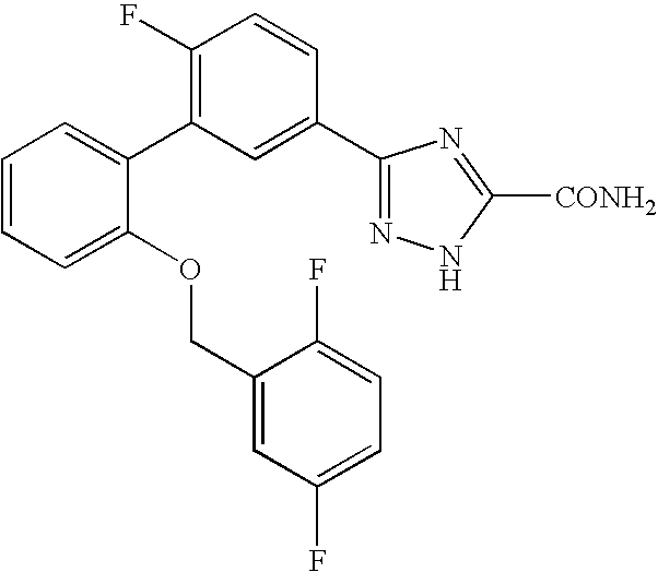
C1(C2=C(F)C=CC(C3=NNC([CONH2])=N3)=C2)=CC=CC=C1OCC1=CC(F)=CC=C1F
